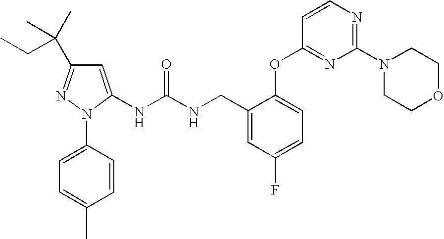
C1=C(NC(=O)NCC2=CC(F)=CC=C2OC2=NC(N3CCOCC3)=NC=C2)N(C2=CC=C(C)C=C2)N=C1C(C)(C)CC
